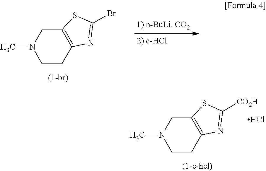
C1CC2=C(CN1C)SC(Br)=N2.C1CC2=C(CN1C)SC([CO2H])=N2.Cl
